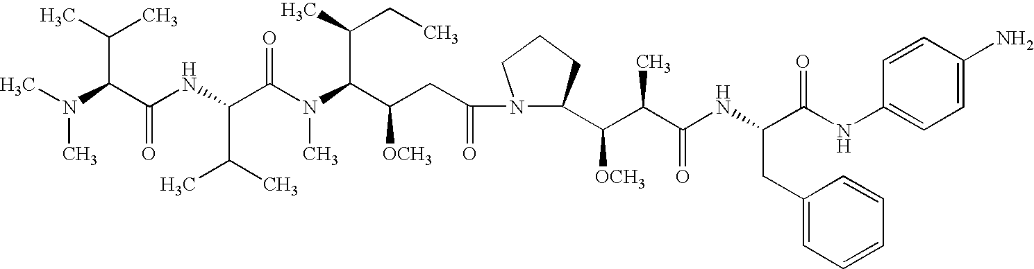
CN(C(C(NC(C(N(C(C(CC(N1C(C(C(C(NC(C(NC2=CC=C(N)C=C2)=O)CC2=CC=CC=C2)=O)C)[OCH3])CCC1)=O)[OCH3])C(C)CC)C)=O)C(C)C)=O)C(C)C)C
